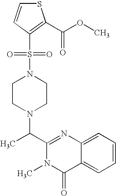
C1(C(N2CCN(S(C3=C(C(OC)=O)SC=C3)(=O)=O)CC2)C)=NC2=CC=CC=C2C(=O)N1C
